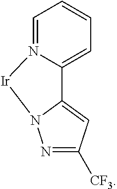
C1=N2C(=CC=C1)C1=CC([CF3])=NN1[Ir]2
